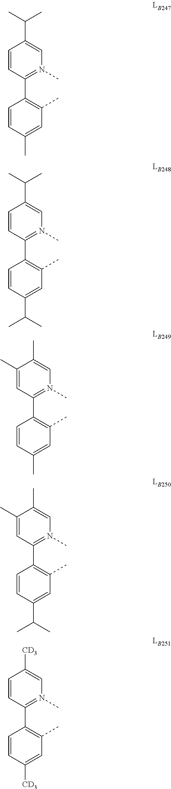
C1(C2=N(C)C=C(C(C)C)C=C2)=C(C)C=C(C)C=C1.C1(C2=N(C)C=C(C(C)C)C=C2)=C(C)C=C(C(C)C)C=C1.C1(C2=N(C)C=C(C)C(C)=C2)=C(C)C=C(C)C=C1.C1(C2=N(C)C=C(C)C(C)=C2)=C(C)C=C(C(C)C)C=C1.C1(C2=N(C)C=C([CD3])C=C2)=C(C)C=C([CD3])C=C1
